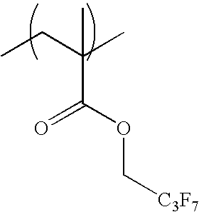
CCC(C)(C(=O)OC[C3F7])C
